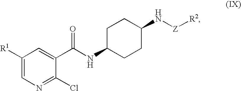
C1([R1])=CN=C(Cl)C(C(NC2CCC(N[Z][R2])CC2)=O)=C1
